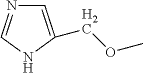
C1=C(COC)NC=N1
